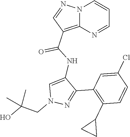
N12C(=C(C(NC3=CN(CC(O)(C)C)N=C3C3=C(C4CC4)C=CC(Cl)=C3)=O)C=N1)N=CC=C2
